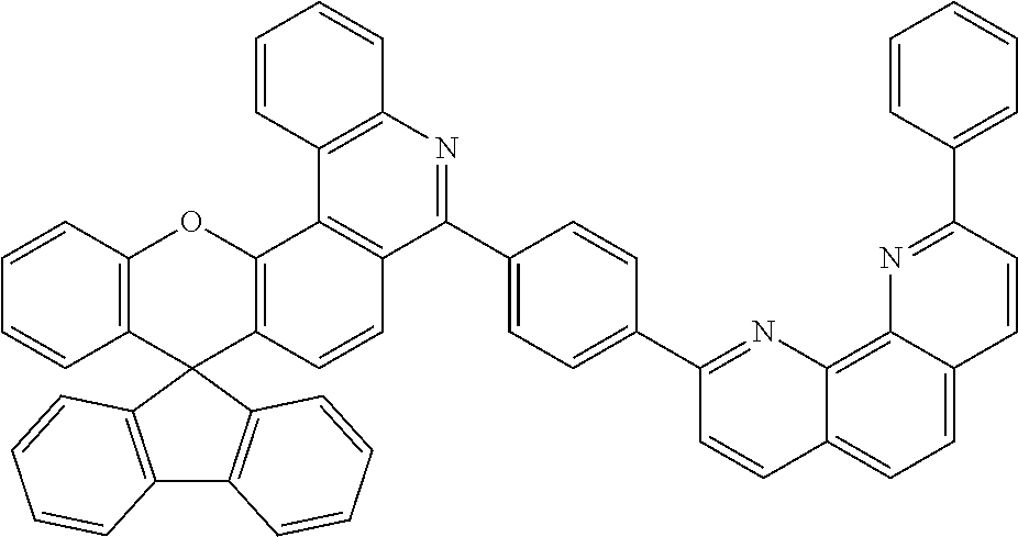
C12=C(C3(C4=C(O1)C1=C(C=C4)C(C4=CC=C(C5=NC6=C7C(=CC=C6C=C5)C=CC(C5=CC=CC=C5)=N7)C=C4)=NC4=C1C=CC=C4)C1=C(C4=C3C=CC=C4)C=CC=C1)C=CC=C2
